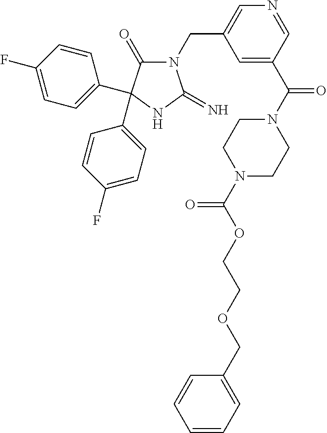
N1(CC2=CN=CC(C(N3CCN(C(OCCOCC4=CC=CC=C4)=O)CC3)=O)=C2)C(=O)C(C2=CC=C(F)C=C2)(C2=CC=C(F)C=C2)NC1=N
